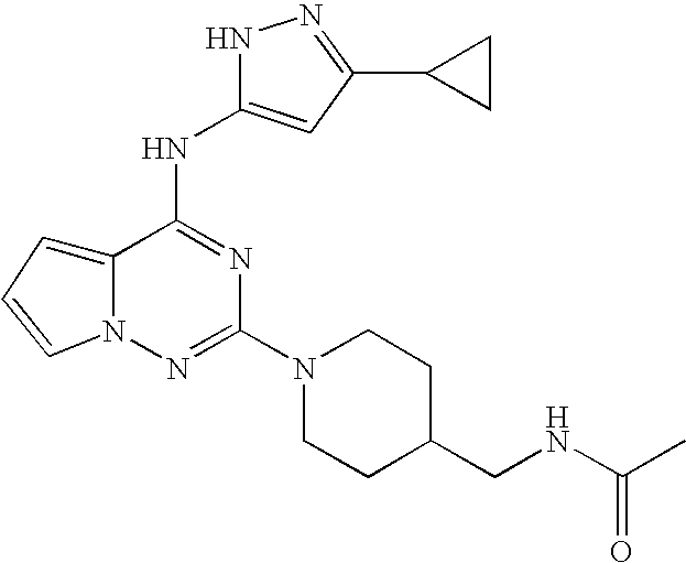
C12=CC=CN1N=C(N1CCC(CNC(C)=O)CC1)N=C2NC1=CC(C2CC2)=NN1
